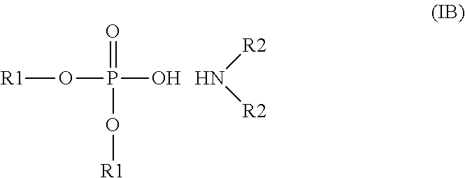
[R1]OP(O)(=O)O[R1].[R2]N[R2]
